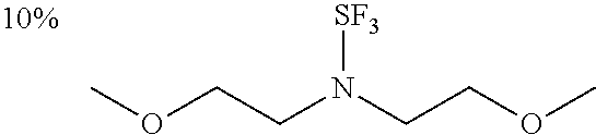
COCCN(CCOC)[SF3]
